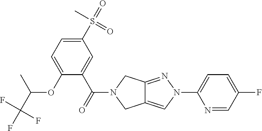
O(C1=CC=C(S(=O)(C)=O)C=C1C(=O)N1CC2=CN(C3=CC=C(F)C=N3)N=C2C1)C(C(F)(F)F)C
